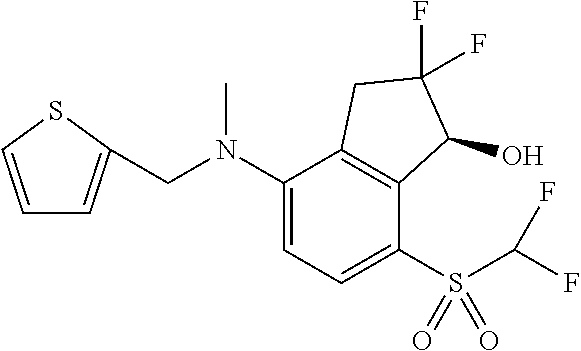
N(C1=CC=C(S(C(F)F)(=O)=O)C2=C1CC(F)(F)C2O)(CC1=CC=CS1)C
